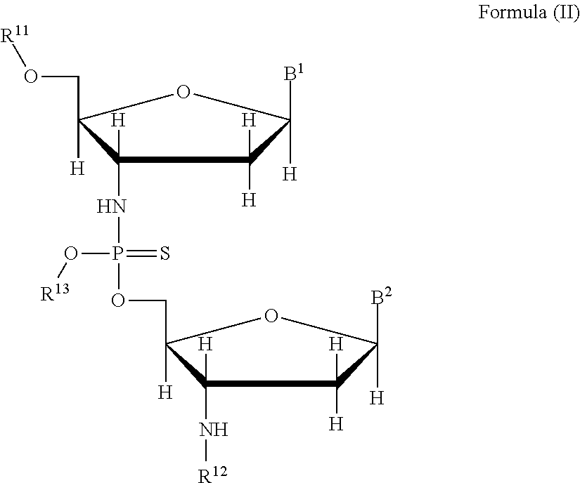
C1([H])(N[R12])C([H])(COP(=S)(NC2([H])C([H])(CO[R11])OC([H])([B1])C2([H])[H])O[R13])OC([H])([B2])C1([H])[H]
